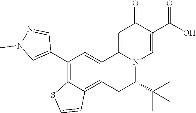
C12=CC(C3=CN(C)N=C3)=C3C(=C1CC(C(C)(C)C)N1C2=CC(=O)C(C(O)=O)=C1)C=CS3
